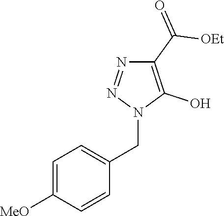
C1=C([MeO])C=CC(CN2C(O)=C(C(=O)[OEt])N=N2)=C1
